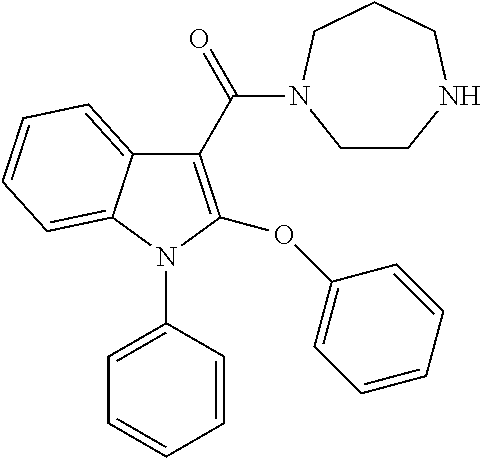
C1(C(=O)N2CCNCCC2)=C(OC2=CC=CC=C2)N(C2=CC=CC=C2)C2=CC=CC=C12
